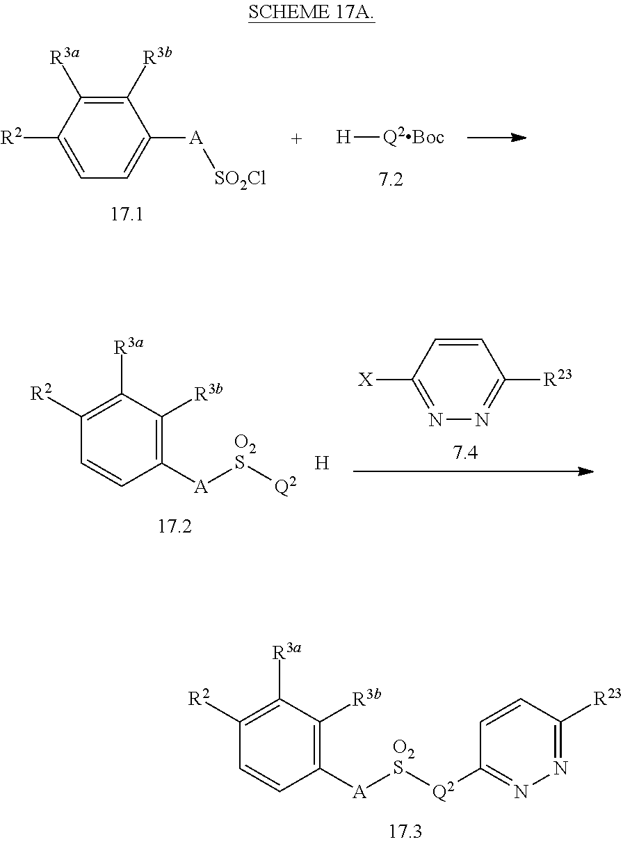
C1=C([R2])C([R3a])=C([R3b])C([A][SO2Cl])=C1.[H][Q2Boc].C1=CC([A][O2S][Q2])=C([R3b])C([R3a])=C1[R2].[H].N1=C([X])C=CC([R23])=N1.C1=CC([A][O2S][Q2]C2=NN=C([R23])C=C2)=C([R3b])C([R3a])=C1[R2]
